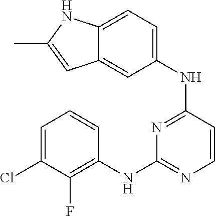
C1=C(Cl)C(F)=C(NC2=NC=CC(NC3=CC=C4C(=C3)C=C(C)N4)=N2)C=C1
